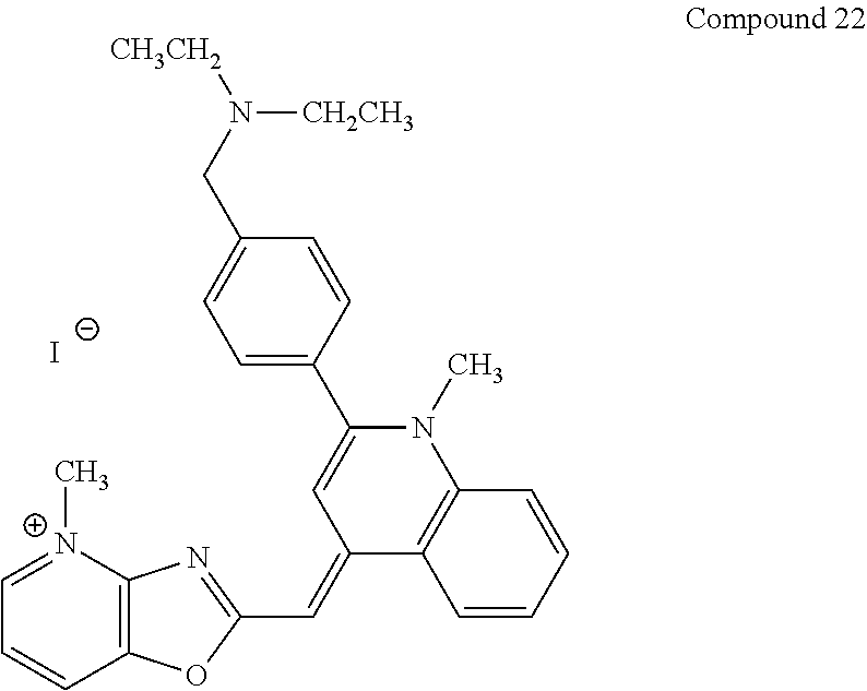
[I-].[N+]1(C)=CC=CC2=C1N=C(C=C1C=C(C3=CC=C(CN([CH2CH3])[CH3CH2])C=C3)N(C)C3=C1C=CC=C3)O2
